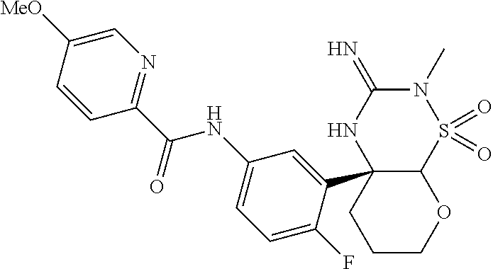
C12C(C3=CC(NC(C4=NC=C([MeO])C=C4)=O)=CC=C3F)(NC(=N)N(C)S1(=O)=O)CCCO2
